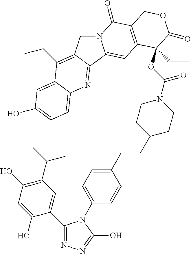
N12CC3=C(CC)C4=CC(O)=CC=C4N=C3C1=CC1=C(C2=O)COC(=O)C1(CC)OC(N1CCC(CCC2=CC=C(N3C(C4=CC(C(C)C)=C(O)C=C4O)=NN=C3O)C=C2)CC1)=O
